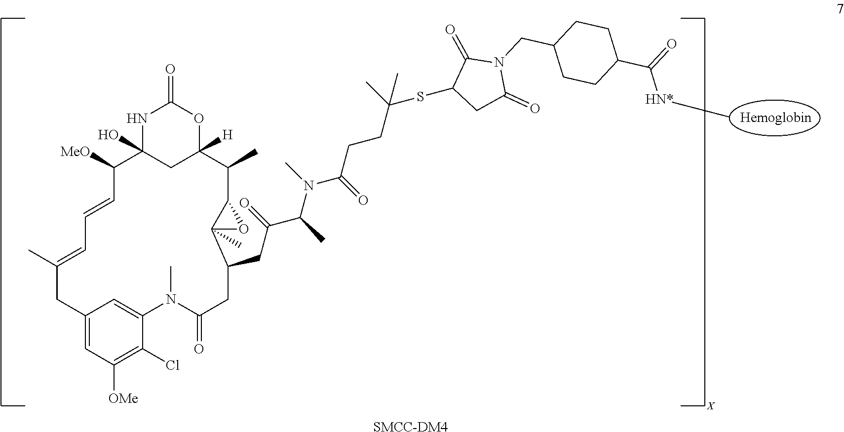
[SMCC-DM4].N1C2(O)CC([H])(OC1=O)C(C)C1C(C)(C(CC(=O)C(C)N(C(CCC(SC3CC(=O)N(CC4CCC(C([HN*]C)=O)CC4)C3=O)(C)C)=O)C)CC(=O)N(C)C3=CC(=CC([OMe])=C3Cl)CC(C)=CC=CC2[MeO])O1.[X]
